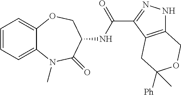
C12=CC=CC=C1N(C)C(=O)C(NC(C1=NNC3=C1CC([Ph])(C)OC3)=O)CO2
